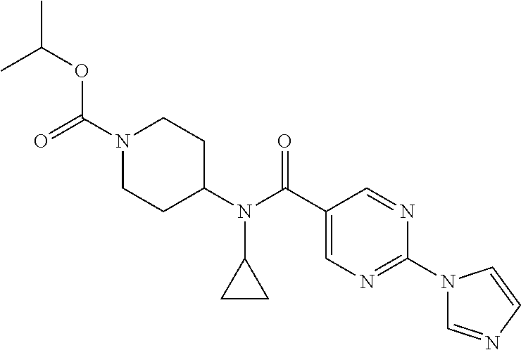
N1(C(=O)OC(C)C)CCC(N(C(C2=CN=C(N3C=NC=C3)N=C2)=O)C2CC2)CC1
